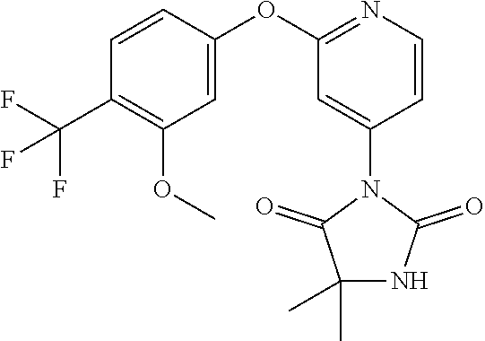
COC1=C(C(F)(F)F)C=CC(OC2=NC=CC(N3C(=O)NC(C)(C)C3=O)=C2)=C1
